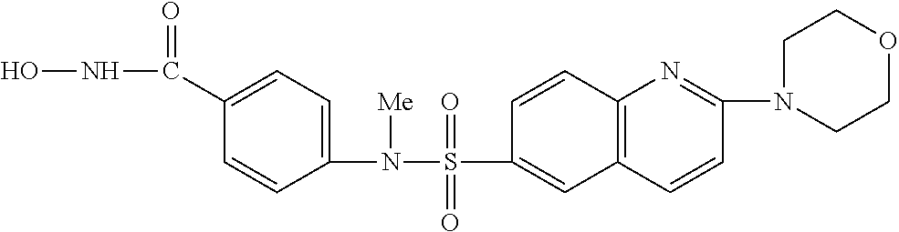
ONC(C1=CC=C(N([Me])S(=O)(=O)C2=CC3=C(C=C2)N=C(N2CCOCC2)C=C3)C=C1)=O
